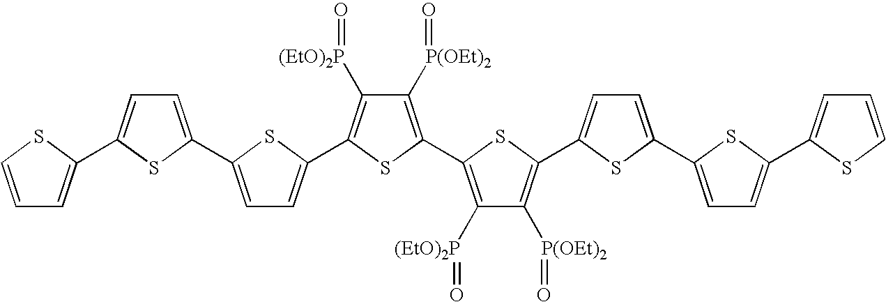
C1([P(OEt)2]=O)=C(C2=C([(EtO)2P]=O)C([P(OEt)2]=O)=C(C3=CC=C(C4=CC=C(C5=CC=CS5)S4)S3)S2)SC(C2=CC=C(C3=CC=C(C4=CC=CS4)S3)S2)=C1[(EtO)2P]=O
